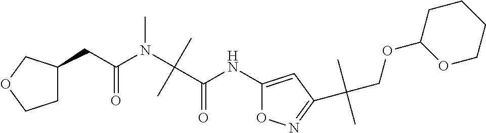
C1C(CC(N(C(C(NC2=CC(C(COC3OCCCC3)(C)C)=NO2)=O)(C)C)C)=O)COC1
